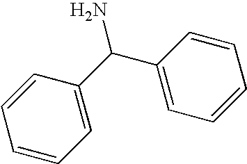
C1=CC(C(N)C2=CC=CC=C2)=CC=C1
